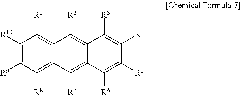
C1([R10])=C([R9])C([R8])=C2C(=C1[R1])C([R2])=C1C(=C2[R7])C([R6])=C([R5])C([R4])=C1[R3]
